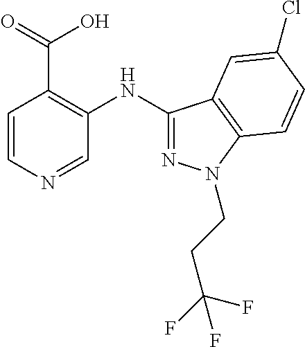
C1=CN=CC(NC2=NN(CCC(F)(F)F)C3=C2C=C(Cl)C=C3)=C1C(O)=O
